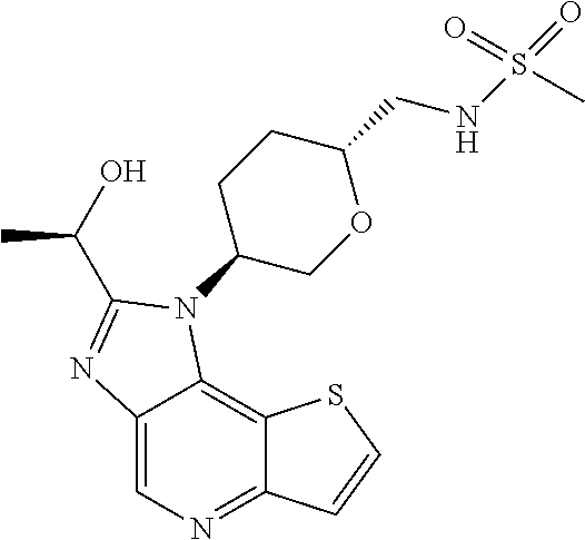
C12=CN=C3C(=C1N(C1CCC(CNS(C)(=O)=O)OC1)C(C(O)C)=N2)SC=C3
